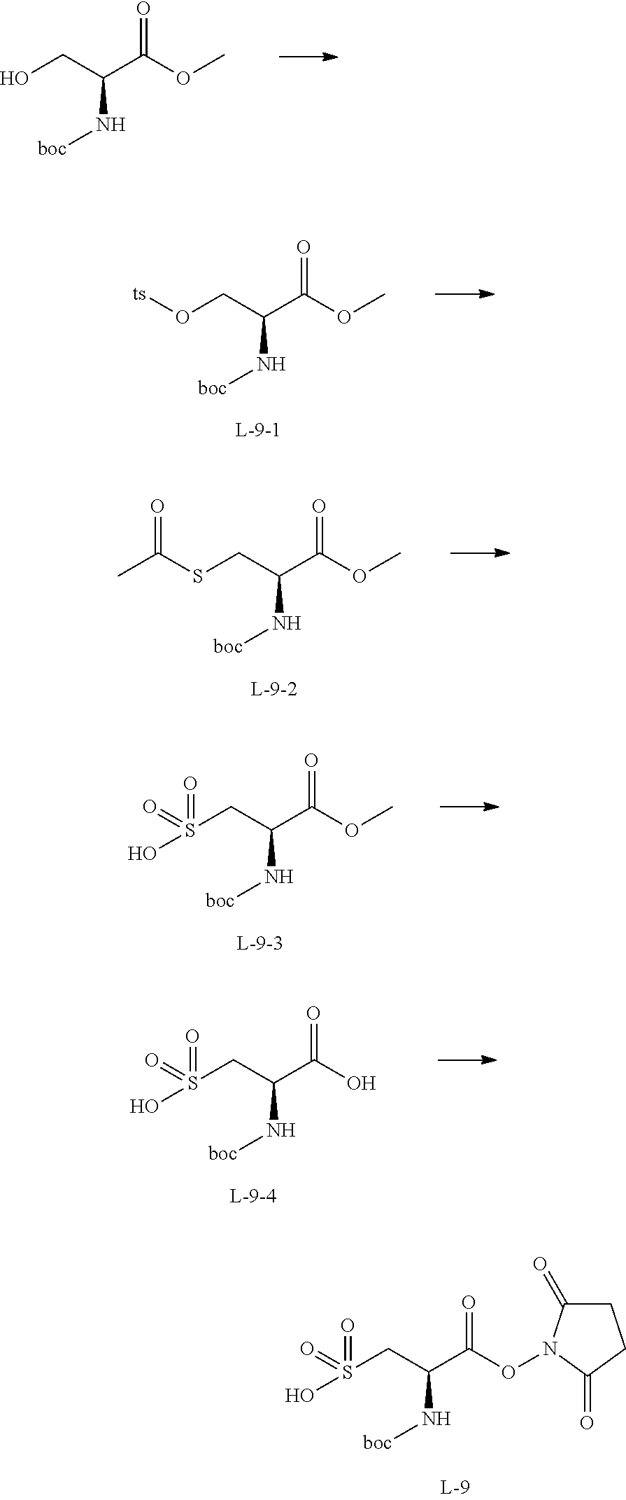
OCC(C(OC)=O)N[boc].O(CC(C(OC)=O)N[boc])[ts].S(CC(C(OC)=O)N[boc])C(C)=O.S(CC(C(OC)=O)N[boc])(O)(=O)=O.S(CC(C(O)=O)N[boc])(O)(=O)=O.S(CC(C(ON1C(=O)CCC1=O)=O)N[boc])(O)(=O)=O
